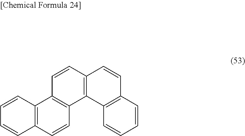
C12=C(C=CC3=C1C=CC1=C3C3=C(C=C1)C=CC=C3)C=CC=C2
